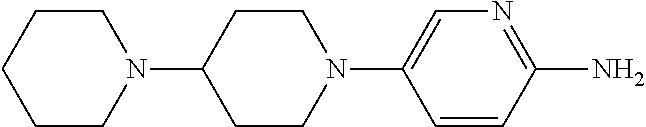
C1CN(C2CCN(C3=CN=C(N)C=C3)CC2)CCC1
